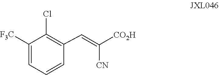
C1([F3C])=CC=CC(C=C([CO2H])[CN])=C1Cl
